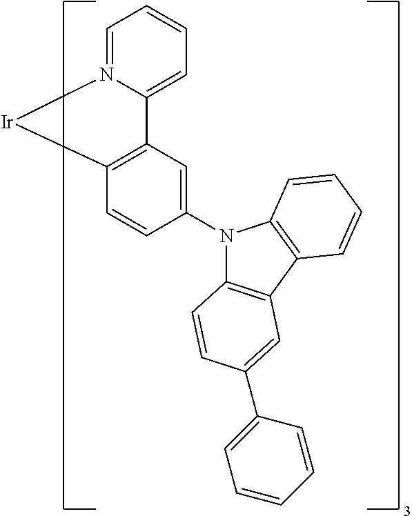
C1=N2C(=CC=C1)C1=C(C=CC(N3C4=C(C5=C3C=CC=C5)C=C(C3=CC=CC=C3)C=C4)=C1)[Ir]2
